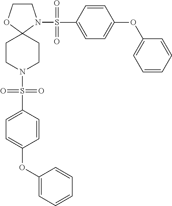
C1COC2(N1S(C1=CC=C(OC3=CC=CC=C3)C=C1)(=O)=O)CCN(S(C1=CC=C(OC3=CC=CC=C3)C=C1)(=O)=O)CC2
